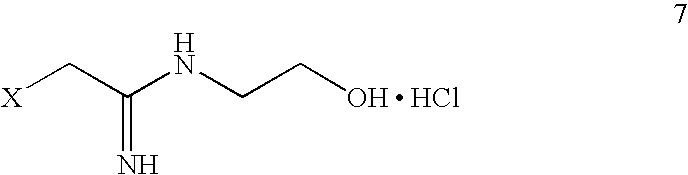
[X]CC(NCCO)=N.Cl
